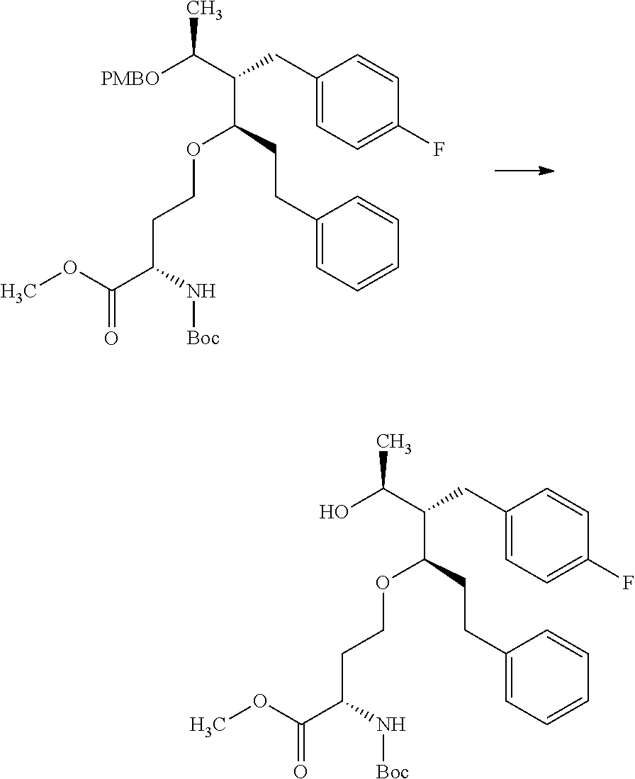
O(C(CCC1=CC=CC=C1)C(CC1=CC=C(F)C=C1)C([PMBO])C)CCC(C(OC)=O)N[Boc].O(C(CCC1=CC=CC=C1)C(CC1=CC=C(F)C=C1)C(O)C)CCC(C(OC)=O)N[Boc]
